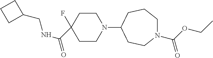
C1CN(C2CCN(C(OCC)=O)CCC2)CCC1(F)C(NCC1CCC1)=O
